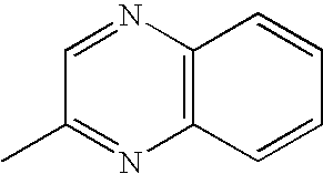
C1=NC2=C(N=C1C)C=CC=C2
